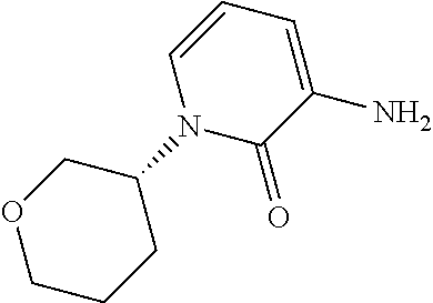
C1CCC(N2C(=O)C(N)=CC=C2)CO1
